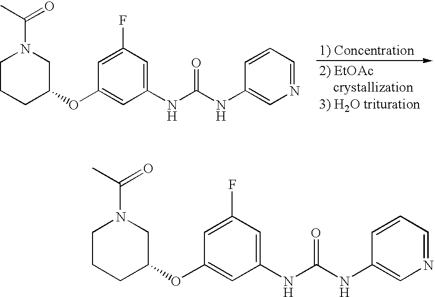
C1CCC(OC2=CC(NC(NC3=CN=CC=C3)=O)=CC(F)=C2)CN1C(C)=O.C1CCC(OC2=CC(NC(NC3=CN=CC=C3)=O)=CC(F)=C2)CN1C(C)=O
